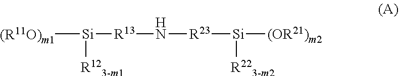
[(R11O)m1][Si]([R13]N[R23][Si]([(OR21)m2])[R223-m2])[R123-m1]
